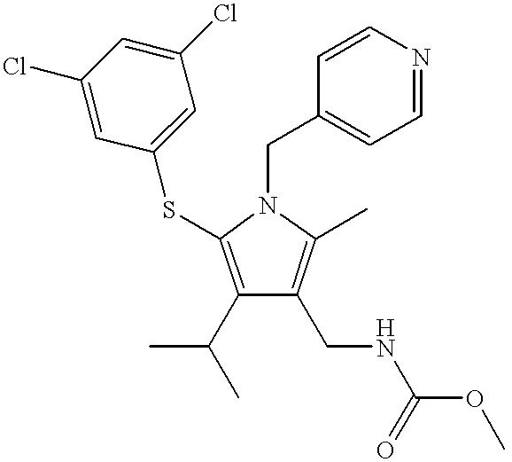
C1(C(C)C)=C(SC2=CC(Cl)=CC(Cl)=C2)N(CC2=CC=NC=C2)C(C)=C1CNC(OC)=O
